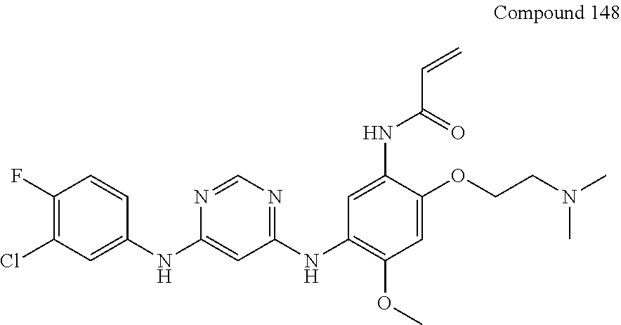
C1(F)=C(Cl)C=C(NC2=CC(NC3=C(OC)C=C(OCCN(C)C)C(NC(=O)C=C)=C3)=NC=N2)C=C1
